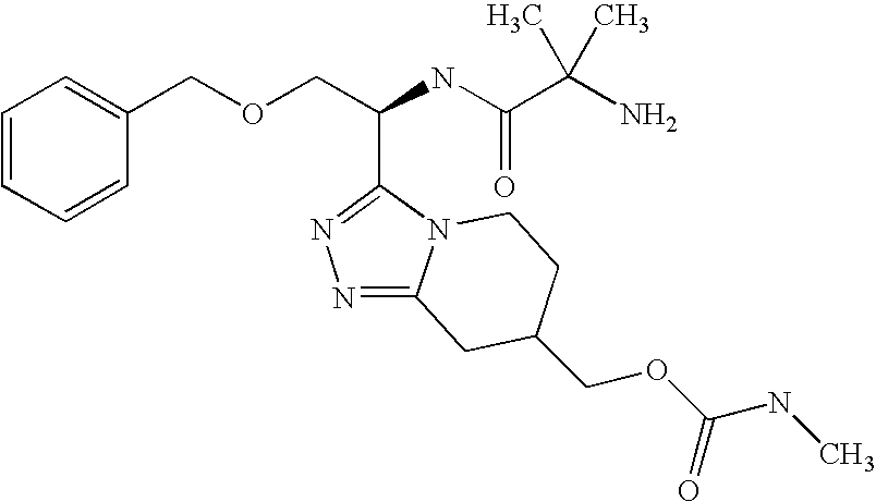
C(NC(C(N)(C)C)=O)(COCC1=CC=CC=C1)C1=NN=C2N1CCC(COC(NC)=O)C2
